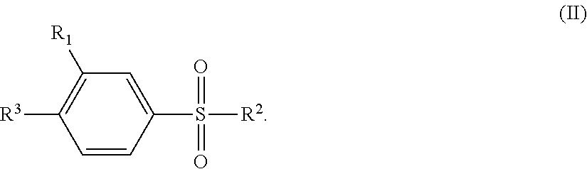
C1=CC(S([R2])(=O)=O)=CC([R1])=C1[R3]
